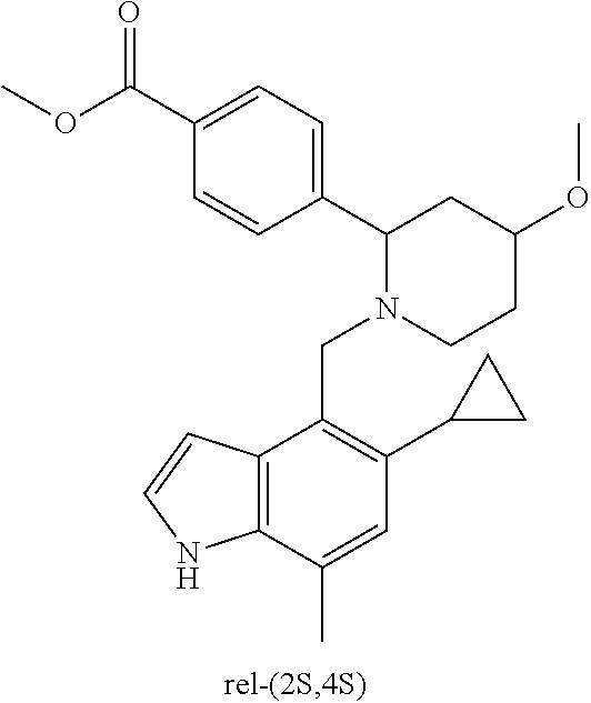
C1=CC(C2N(CC3=C(C4CC4)C=C(C)C4=C3C=CN4)CCC(OC)C2)=CC=C1C(OC)=O
